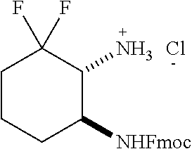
C1CCC([NHFmoc])C(N)C1(F)F.Cl
